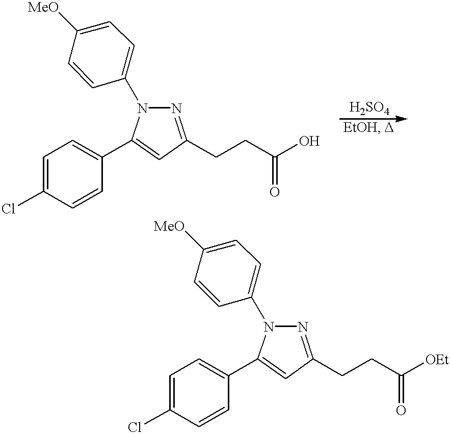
C1=C(C2=CC=C(Cl)C=C2)N(C2=CC=C([MeO])C=C2)N=C1CCC(O)=O.C1=C(C2=CC=C(Cl)C=C2)N(C2=CC=C([MeO])C=C2)N=C1CCC([OEt])=O
